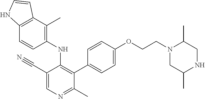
C1(NC2=C(C3=CC=C(OCCN4CC(C)NCC4C)C=C3)C(C)=NC=C2C#N)=C(C)C2=C(C=C1)NC=C2
